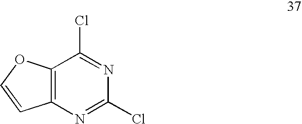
C12=C(N=C(Cl)N=C1Cl)C=CO2
